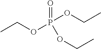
O=P(OCC)(OCC)OCC
